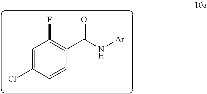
C1=C(Cl)C=CC(C(N[Ar])=O)=C1F
